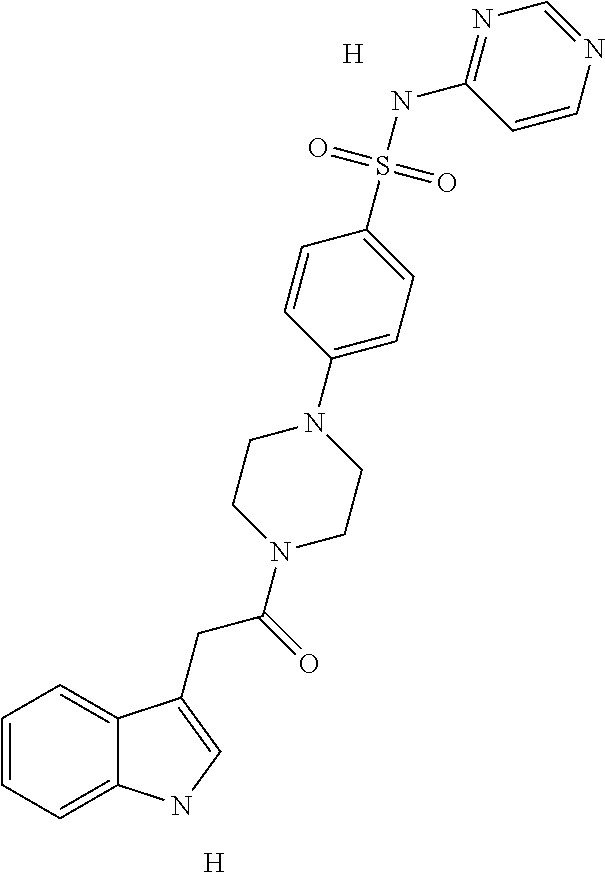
[H].N1=C(NS(C2=CC=C(N3CCN(C(CC4=CNC5=CC=CC=C54)=O)CC3)C=C2)(=O)=O)C=CN=C1.[H]
